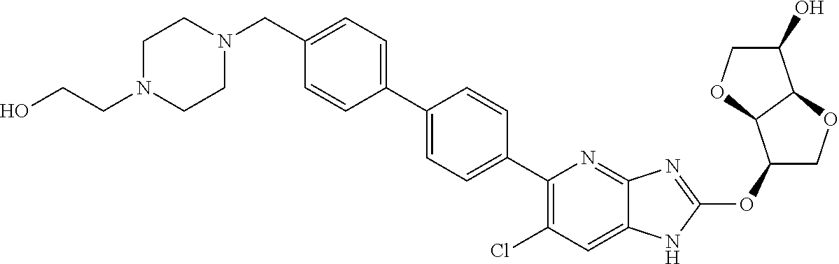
C(C1=CC=C(C2=CC=C(C3=C(Cl)C=C4C(=N3)N=C(OC3COC5C3OCC5O)N4)C=C2)C=C1)N1CCN(CCO)CC1
